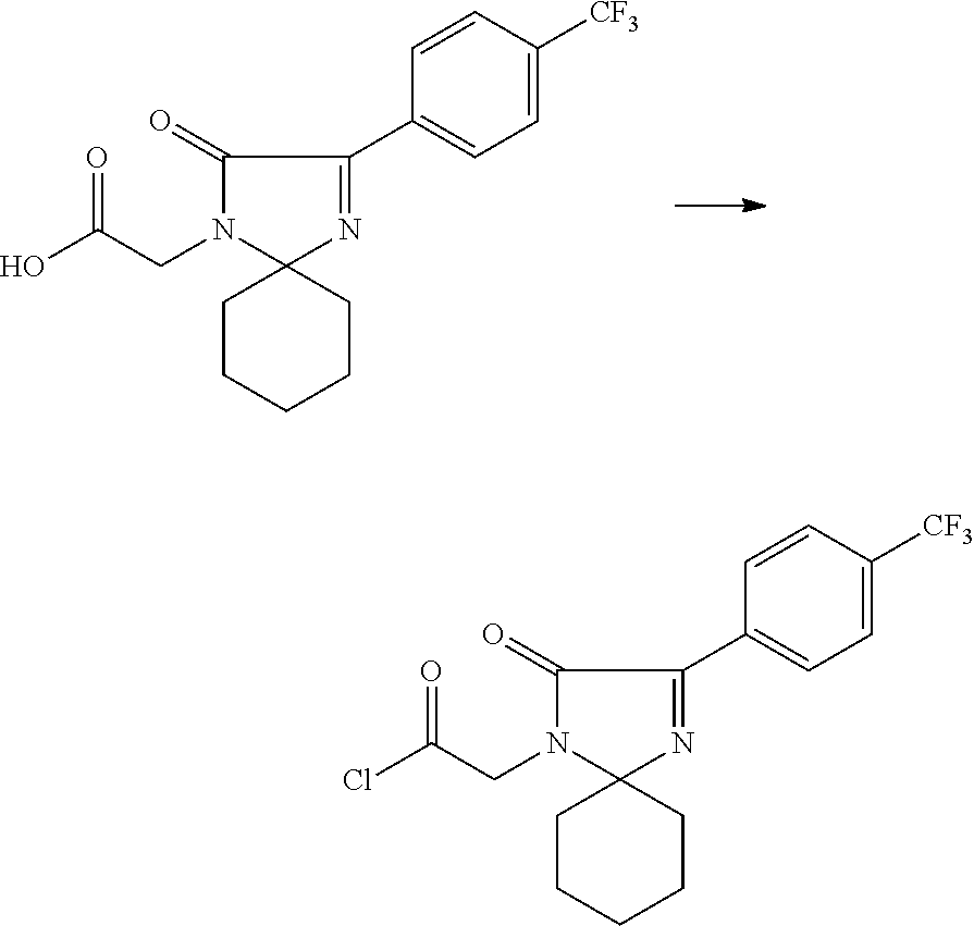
C1(=O)N(CC(O)=O)C2(N=C1C1=CC=C([CF3])C=C1)CCCCC2.C1(=O)N(CC(Cl)=O)C2(N=C1C1=CC=C([CF3])C=C1)CCCCC2
